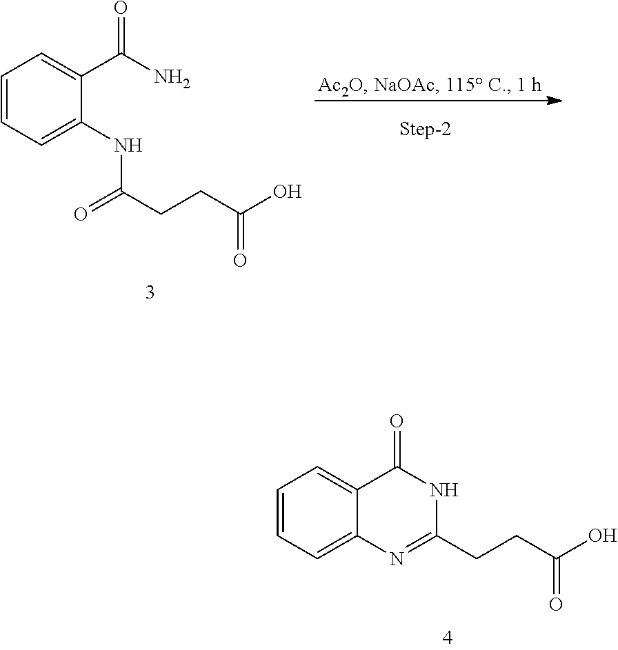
C1=CC=C2C(=C1)C(=O)NC(CCC(O)=O)=N2.C1=CC=C(NC(CCC(O)=O)=O)C(C(N)=O)=C1
